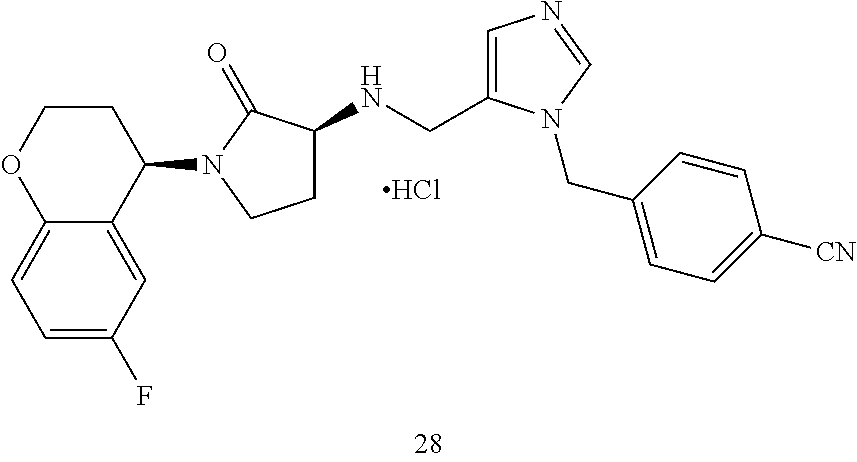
C1=C(F)C=C2C(=C1)OCCC2N1CCC(NCC2=CN=CN2CC2=CC=C([CN])C=C2)C1=O.Cl
